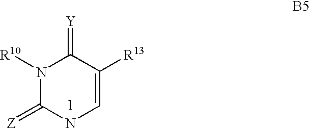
N1([R10])C(=[Z])NC=C([R13])C1=[Y]
